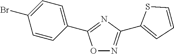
O1N=C(C2=CC=CS2)N=C1C1=CC=C(Br)C=C1
